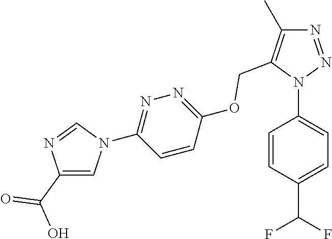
C1=CC(N2N=NC(C)=C2COC2=NN=C(N3C=C(C(O)=O)N=C3)C=C2)=CC=C1C(F)F
